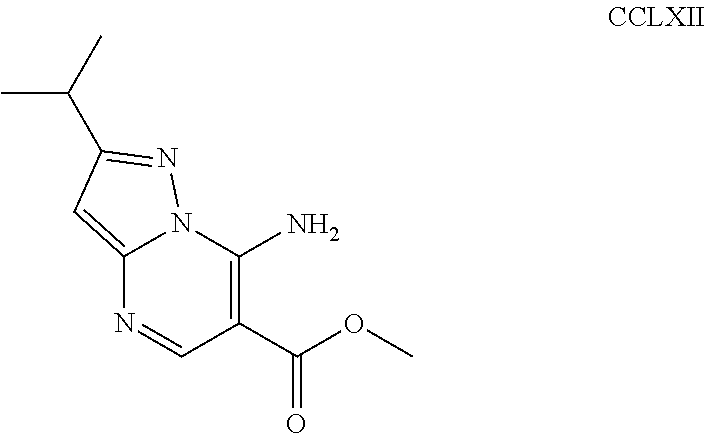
C1(N)=C(C(OC)=O)C=NC2=CC(C(C)C)=NN12
